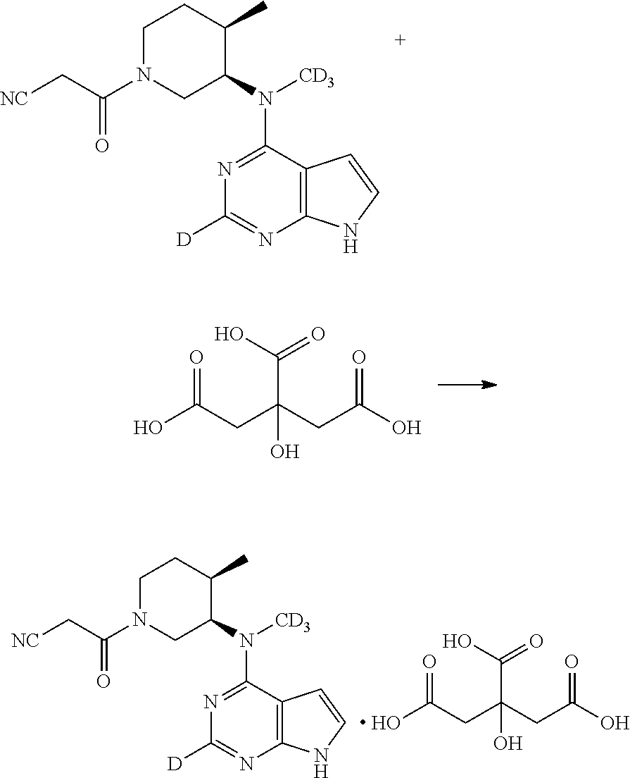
[NC]CC(N1CC(N([CD3])C2=NC([D])=NC3=C2C=CN3)C(C)CC1)=O.OC(CC(CC(O)=O)(O)C(O)=O)=O.OC(CC(CC(O)=O)(O)C(O)=O)=O.[NC]CC(N1CC(N([CD3])C2=NC([D])=NC3=C2C=CN3)C(C)CC1)=O
